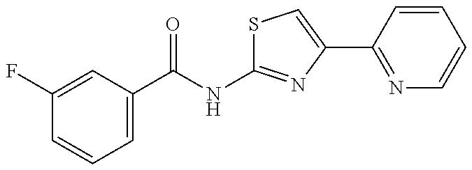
C1(C(NC2=NC(C3=NC=CC=C3)=CS2)=O)=CC=CC(F)=C1
